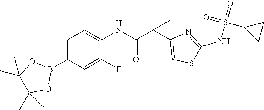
C1=C(B2OC(C)(C)C(C)(C)O2)C=C(F)C(NC(C(C2=CSC(NS(=O)(=O)C3CC3)=N2)(C)C)=O)=C1
